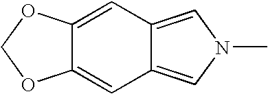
C1=C2C(=CC3=CN(C)C=C13)OCO2
